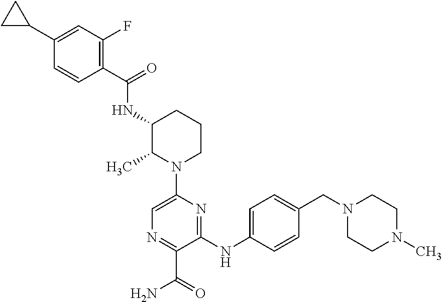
C1(NC2=CC=C(CN3CCN(C)CC3)C=C2)=NC(N2CCCC(NC(C3=C(F)C=C(C4CC4)C=C3)=O)C2C)=CN=C1C(=O)N
